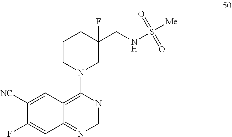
C1([NC])=CC2=C(N3CC(F)(CNS([Me])(=O)=O)CCC3)N=CN=C2C=C1F
